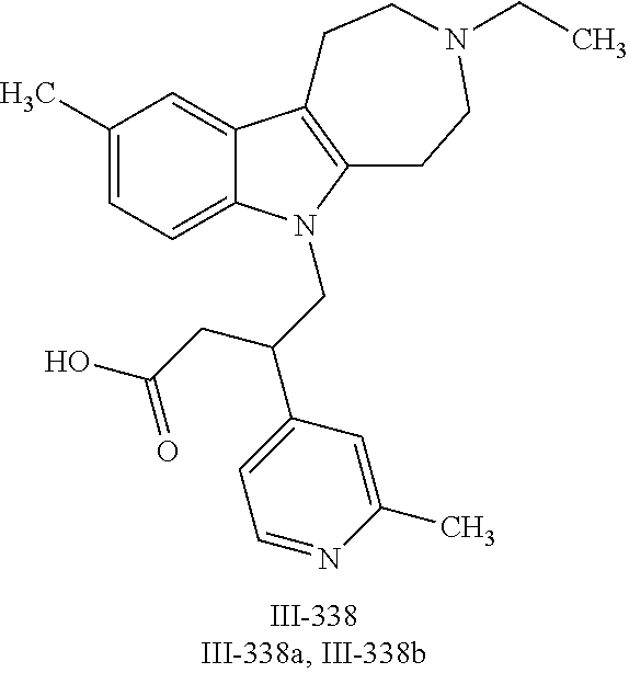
C12=CC(C)=CC=C1N(CC(C1=CC=NC(C)=C1)CC(O)=O)C1=C2CCN(CC)CC1
